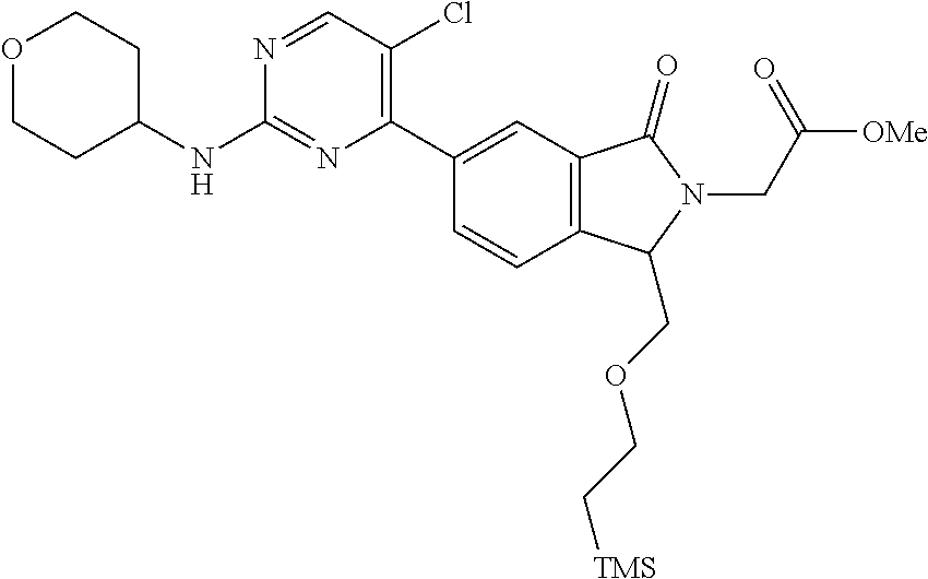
C12=C(C(=O)N(CC([OMe])=O)C1COCC[TMS])C=C(C1=C(Cl)C=NC(NC3CCOCC3)=N1)C=C2
